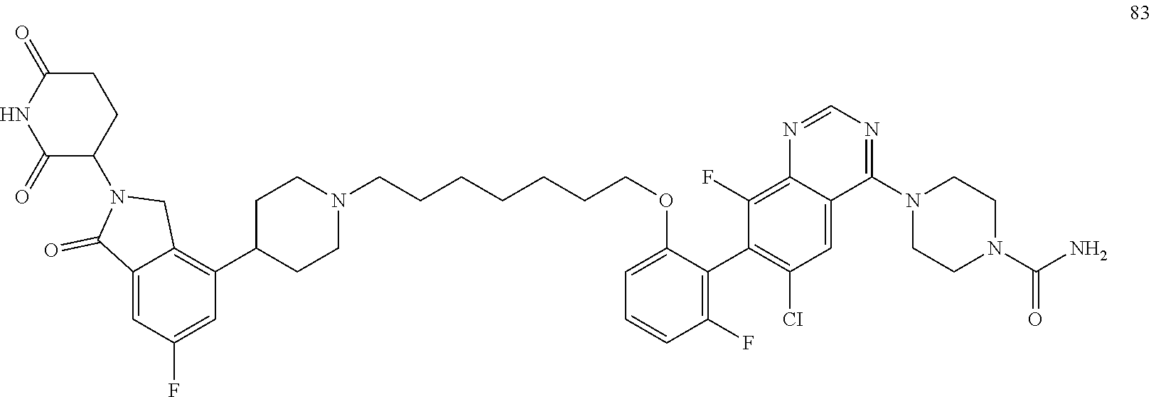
N1(C(=O)N)CCN(C2=NC=NC3=C(F)C(C4=C(F)C=CC=C4OCCCCCCCN4CCC(C5=C6C(=CC(F)=C5)C(=O)N(C5C(=O)NC(=O)CC5)C6)CC4)=C([CI])C=C32)CC1
